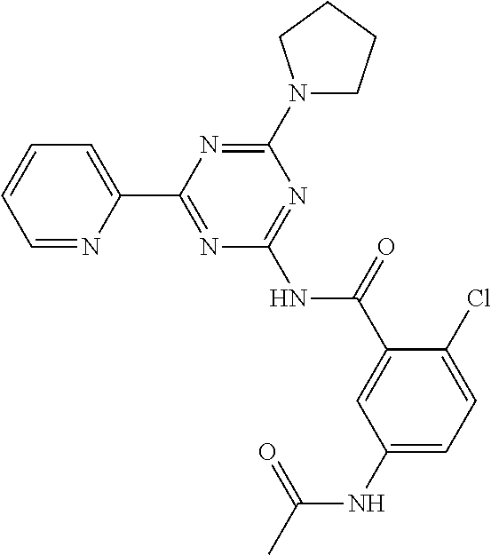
C1=NC(C2=NC(NC(=O)C3=CC(NC(C)=O)=CC=C3Cl)=NC(N3CCCC3)=N2)=CC=C1
